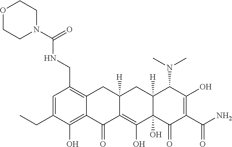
C1=C(CC)C(O)=C2C(=C1CNC(N1CCOCC1)=O)CC1([H])C(=C(O)C3(O)C([H])(C1)C(N(C)C)C(O)=C(C(N)=O)C3=O)C2=O
